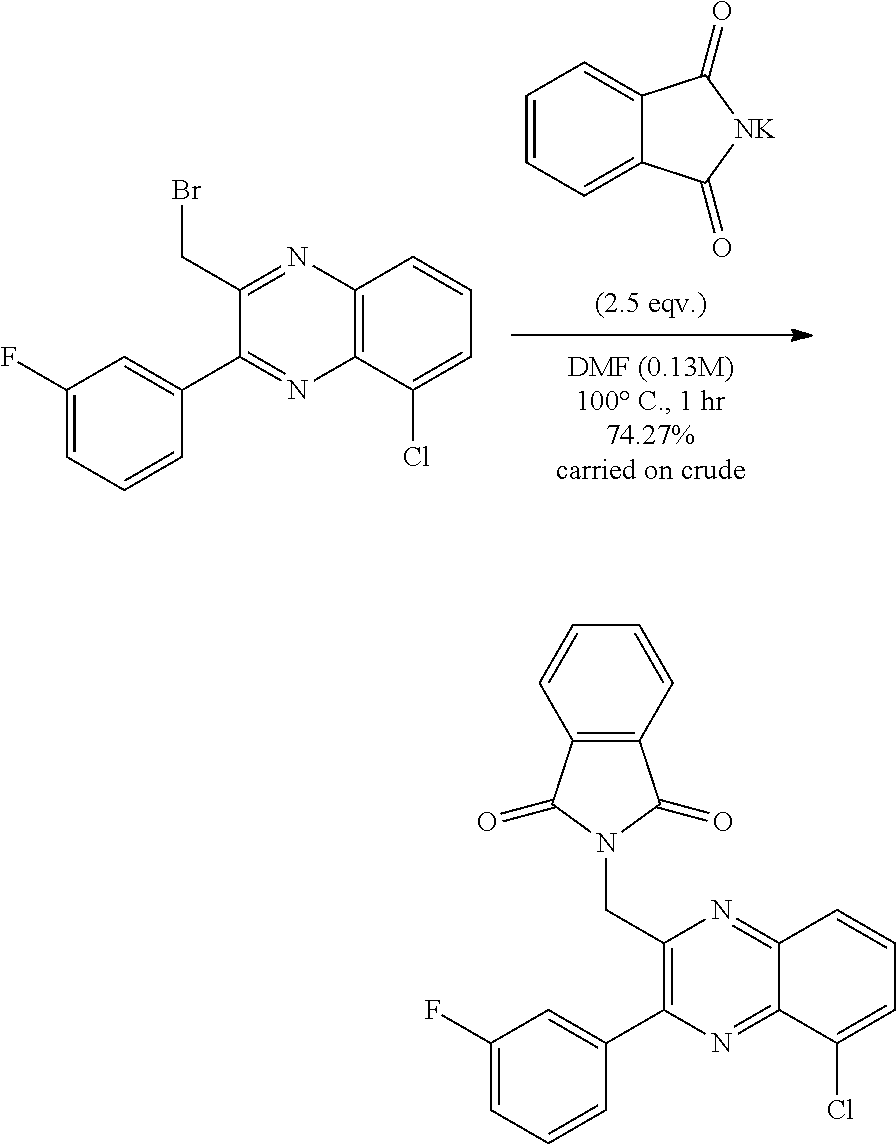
C1=CC=C2C(=C1)C(=O)[NK]C2=O.C12=C(C=CC=C1Cl)N=C(CBr)C(C1=CC(F)=CC=C1)=N2.C12=NC(C3=CC(F)=CC=C3)=C(CN3C(=O)C4=C(C3=O)C=CC=C4)N=C1C=CC=C2Cl
